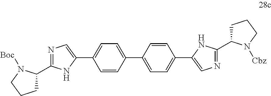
C1C(C2=NC=C(C3=CC=C(C4=CC=C(C5=CN=C(C6CCCN6[Cbz])N5)C=C4)C=C3)N2)N([Boc])CC1
